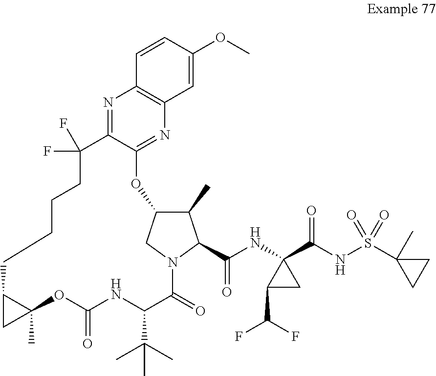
C1=CC(OC)=CC2=C1N=C1C(=N2)OC2C(C)C(C(NC3(C(NS(C4(C)CC4)(=O)=O)=O)C(C(F)F)C3)=O)N(C2)C(=O)C(C(C)(C)C)NC(=O)OC2(C)C(CCCCC1(F)F)C2
